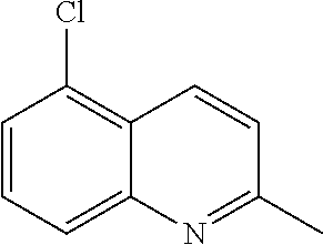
C1=CC=C2C(=C1Cl)C=CC(C)=N2
